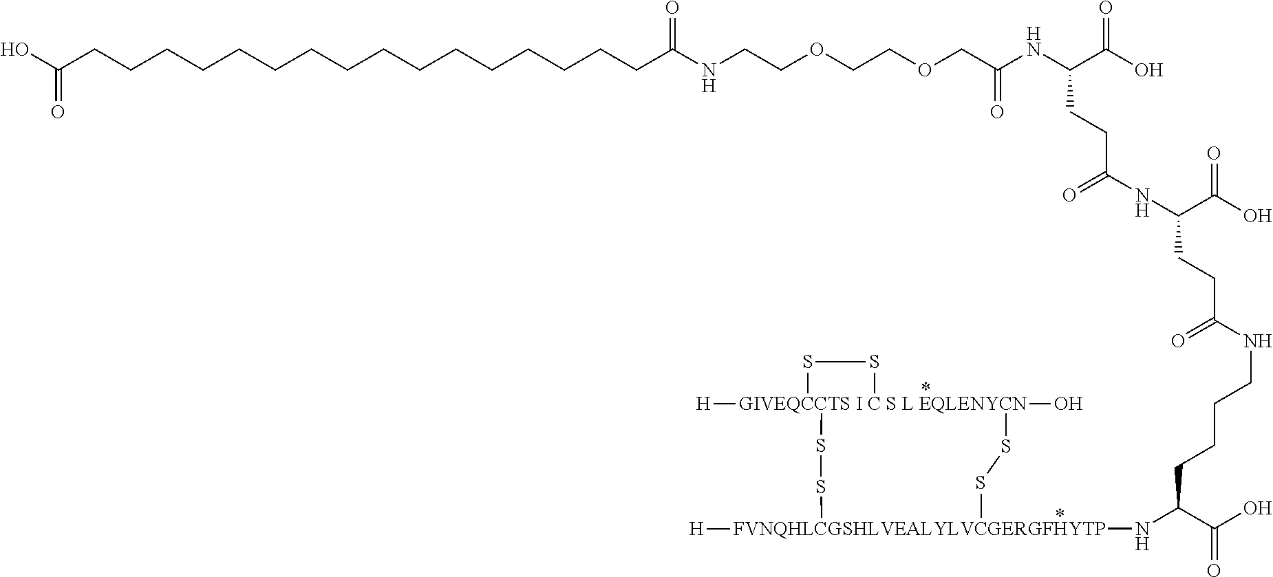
C(CCC(C(O)=O)N[FVNQHLCGSHLVEALYLVCGERGFHYTP]1([H])SS[GIVEQCCTS I C S L EQLENYCN]2([H])(O)(SS1)SS2)CNC(=O)CCC(NC(CCC(NC(COCCOCCNC(CCCCCCCCCCCCCCCCC(O)=O)=O)=O)C(=O)O)=O)C(=O)O
